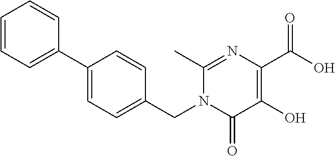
C1=CC=C(C2=CC=C(CN3C(=O)C(O)=C(C(O)=O)N=C3C)C=C2)C=C1
